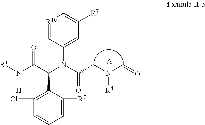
[R1]N(C(C(N(C(CN([R4])C=O)=O)C1=CC([R7])=C[R10]=C1)C1=C(Cl)C=CC=C1[R7])=O)[H].[A]
